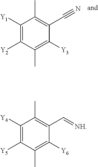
C1([Y1])=C([Y2])C(C)=C([Y3])C(C#N)=C1C.C1([Y4])=C([Y5])C(C)=C([Y6])C(C=[NH])=C1C
